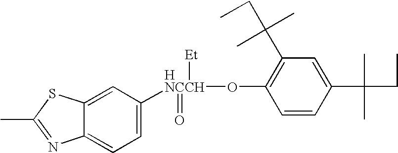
C12=CC([NCCH](OC3=C(C(C)(C)CC)C=C(C(C)(C)CC)C=C3)(=O)[Et])=CC=C1N=C(C)S2.[H]
